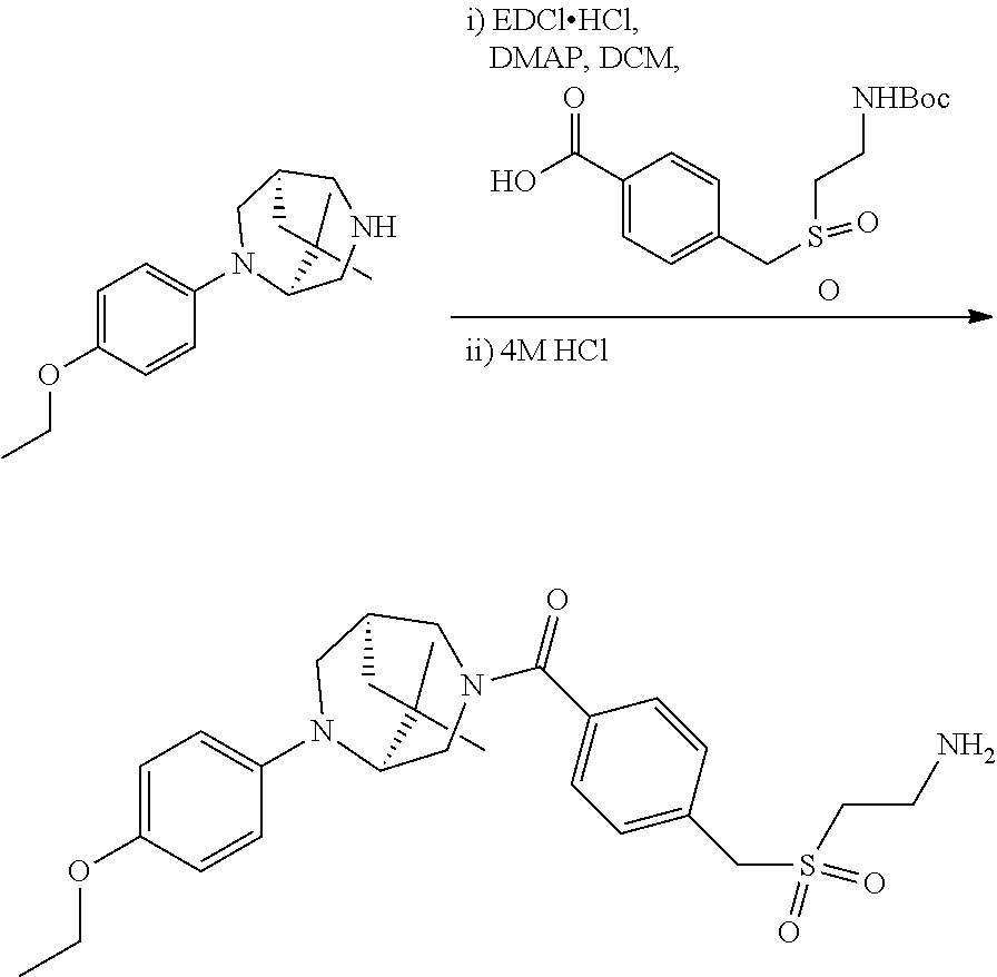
C1(C(=O)O)=CC=C(CS(CC[NHBoc])=O)C=C1.O.C1(C)(C)C2N(C3=CC=C(OCC)C=C3)CC(CNC2)C1.C1(C)(C)C2N(C3=CC=C(OCC)C=C3)CC(CN(C(=O)C3=CC=C(CS(=O)(CCN)=O)C=C3)C2)C1
